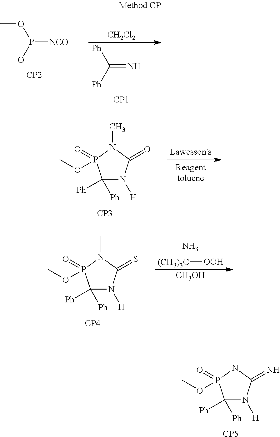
P([NCO])(OC)OC.[CP2].N=C([Ph])[Ph].[CP1].[CH2Cl2].C1([Ph])([Ph])N([H])C(=O)N(C)P1(=O)OC.[CP3].[(CH3)3C][OOH].N.C1([Ph])([Ph])N([H])C(=S)N(C)P1(=O)OC.[CP4].[CH3OH].C1([Ph])([Ph])N([H])C(=N)N(C)P1(=O)OC.[CP5]
